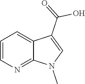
N1=C2C(=CC=C1)C(C(=O)O)=CN2C
